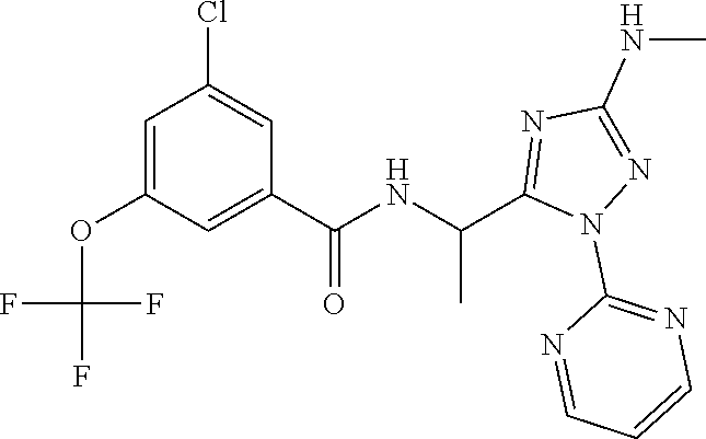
C1=C(OC(F)(F)F)C=C(C(=O)NC(C)C2=NC(NC)=NN2C2=NC=CC=N2)C=C1Cl
